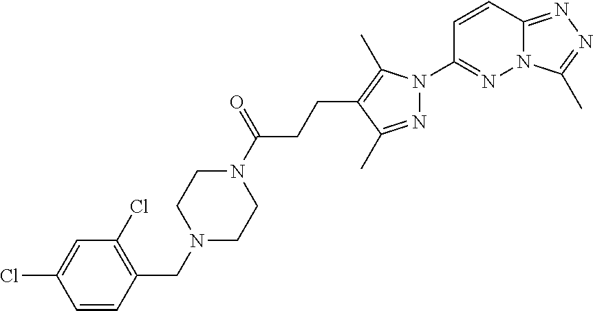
N12C(=NN=C1C)C=CC(N1N=C(C)C(CCC(N3CCN(CC4=C(Cl)C=C(Cl)C=C4)CC3)=O)=C1C)=N2
